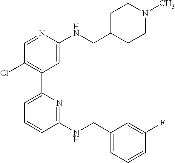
C1=NC(NCC2CCN(C)CC2)=CC(C2=CC=CC(NCC3=CC=CC(F)=C3)=N2)=C1Cl
